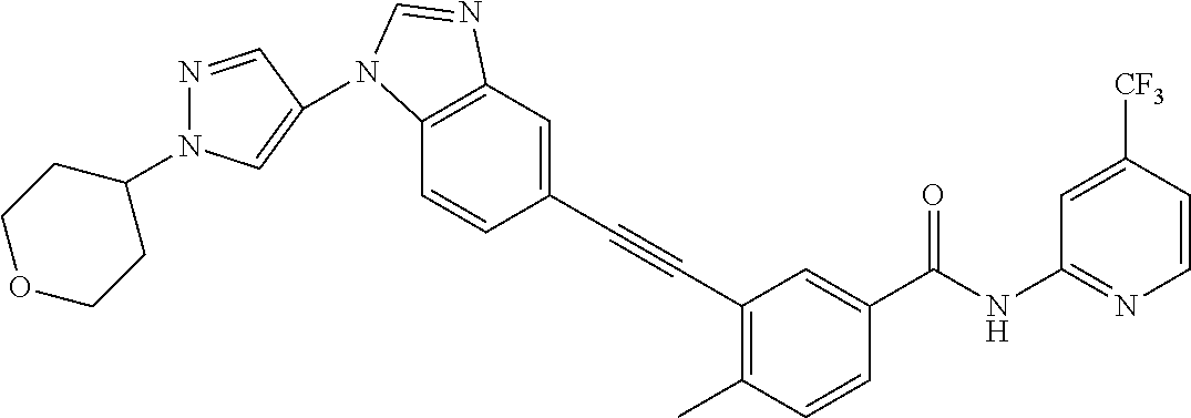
C1(C#CC2=C(C)C=CC(C(NC3=NC=CC([CF3])=C3)=O)=C2)=CC2=C(C=C1)N(C1=CN(C3CCOCC3)N=C1)C=N2
